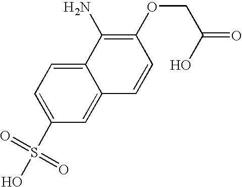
C1(S(O)(=O)=O)=CC=C2C(=C1)C=CC(OCC(=O)O)=C2N
